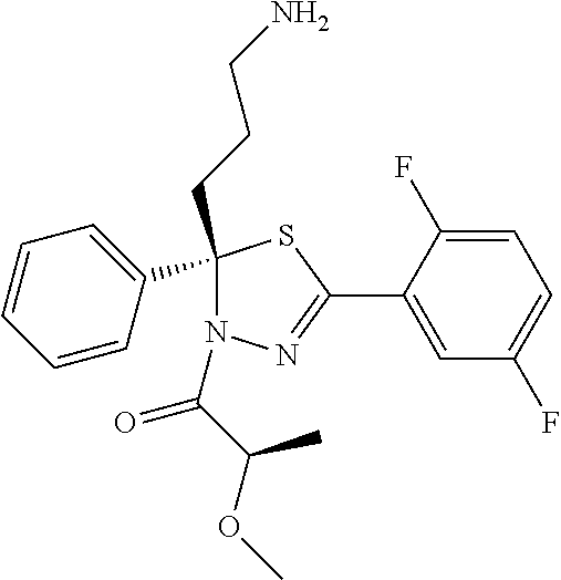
N1=C(C2=CC(F)=CC=C2F)SC(C2=CC=CC=C2)(CCCN)N1C(C(OC)C)=O
